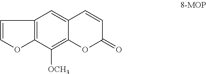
C12=C(C([OCH3])=C3C(=C1)C=CC(=O)O3)OC=C2
